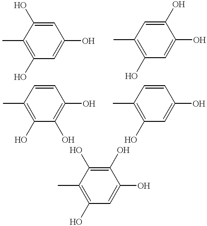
C1(C)=C(O)C=C(O)C=C1O.C1(C)=C(O)C=C(O)C(O)=C1.C1(C)=C(O)C=C(O)C=C1.C1(C)=C(O)C(O)=C(O)C=C1.C1(C)=C(O)C=C(O)C(O)=C1O
